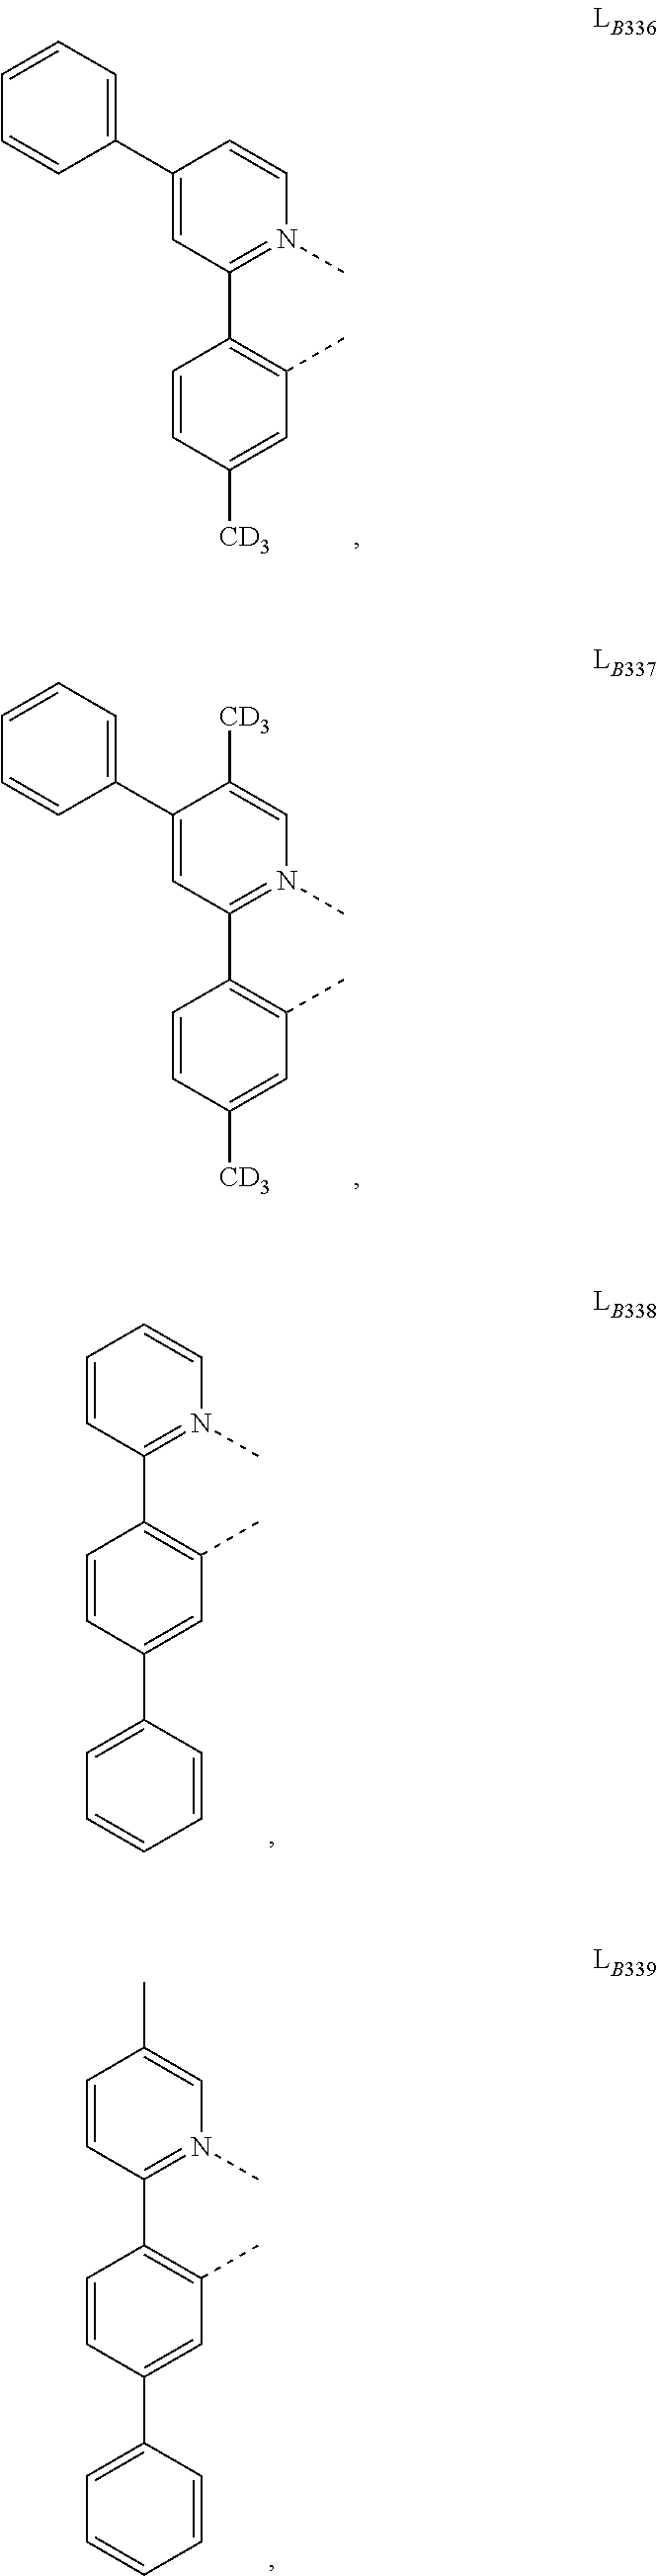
C1=C(C2=CC=CC=C2)C=CN(C)=C1C1=C(C)C=C([CD3])C=C1.C1=C(C2=CC=CC=C2)C([CD3])=CN(C)=C1C1=C(C)C=C([CD3])C=C1.C1=CC=CN(C)=C1C1=C(C)C=C(C2=CC=CC=C2)C=C1.C1=CC(C)=CN(C)=C1C1=C(C)C=C(C2=CC=CC=C2)C=C1
